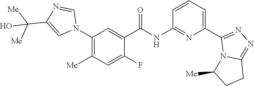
C1(N2C=NC(C([Me])([Me])O)=C2)=C([Me])C=C(F)C(C(NC2=NC(C3=NN=C4N3C([Me])CC4)=CC=C2)=O)=C1
